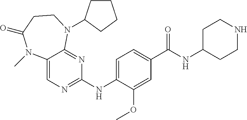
C12=CN=C(NC3=CC=C(C(NC4CCNCC4)=O)C=C3OC)N=C1N(C1CCCC1)CCC(=O)N2C
